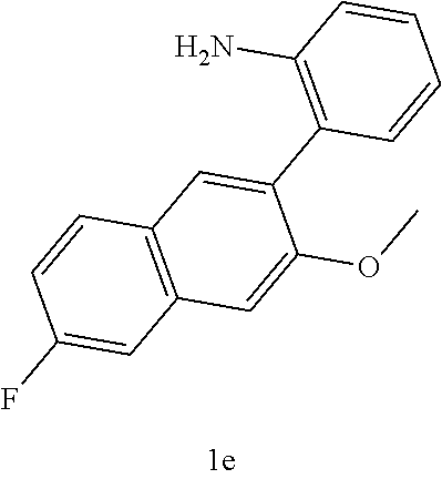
C1(F)=CC2=C(C=C1)C=C(C1=C(N)C=CC=C1)C(OC)=C2
